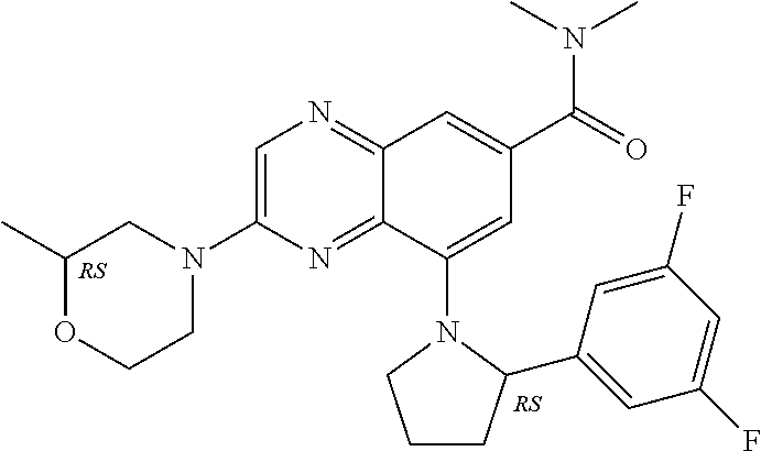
C1=C(N2CC(C)OCC2)N=C2C(=N1)C=C(C(=O)N(C)C)C=C2N1CCCC1C1=CC(F)=CC(F)=C1
